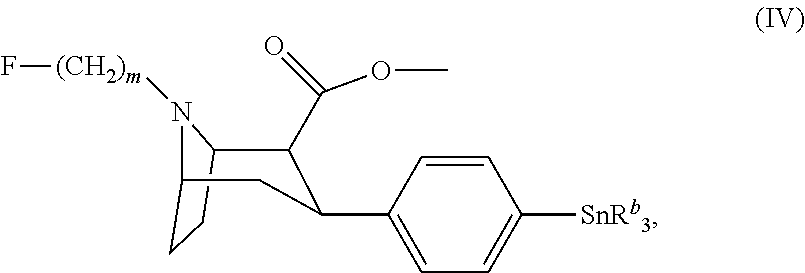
C12CCC(N1[(CH2)m]F)CC(C1=CC=C([SnRb3])C=C1)C2C(OC)=O
